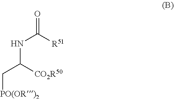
O=C([R51])NC(C[PO(OR)2])[CO2R50]
